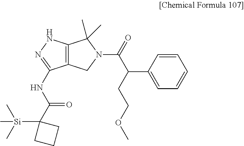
C12=C(NN=C1NC(C1([Si](C)(C)C)CCC1)=O)C(C)(C)N(C(C(C1=CC=CC=C1)CCOC)=O)C2
